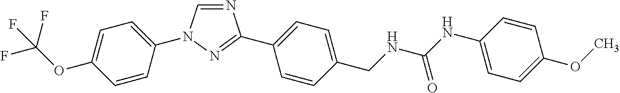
N1=CN(C2=CC=C(OC(F)(F)F)C=C2)N=C1C1=CC=C(CNC(NC2=CC=C(OC)C=C2)=O)C=C1
